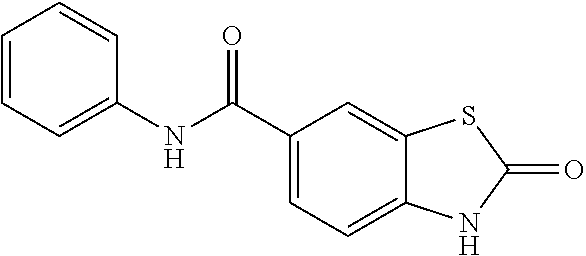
C1=CC=C(NC(C2=CC=C3C(=C2)SC(=O)N3)=O)C=C1
